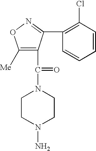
C1([Me])=C(C(=O)N2CCN(N)CC2)C(C2=C(Cl)C=CC=C2)=NO1
